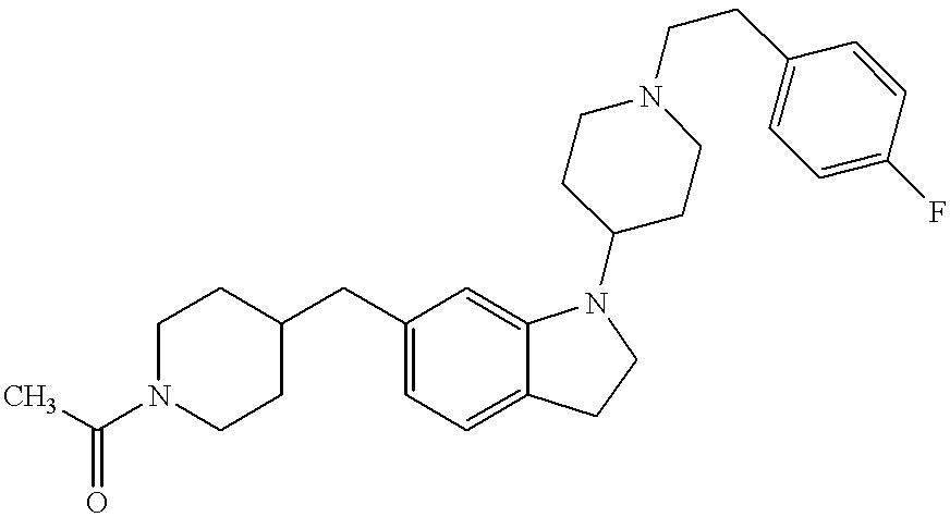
C1=C(CC2CCN(C(C)=O)CC2)C=C2C(=C1)CCN2C1CCN(CCC2=CC=C(F)C=C2)CC1
